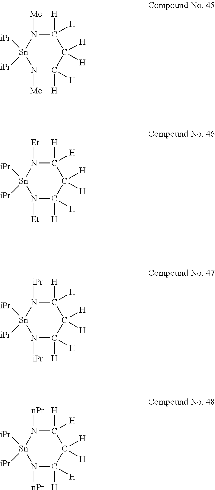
[iPr][Sn]1([iPr])N([Me])C([H])([H])C([H])([H])C([H])([H])N1[Me].[iPr][Sn]1([iPr])N([Et])C([H])([H])C([H])([H])C([H])([H])N1[Et].[iPr][Sn]1([iPr])N([iPr])C([H])([H])C([H])([H])C([H])([H])N1[iPr].[iPr][Sn]1([iPr])N([nPr])C([H])([H])C([H])([H])C([H])([H])N1[nPr]
